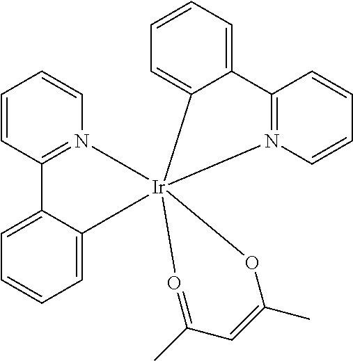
C12=N(C=CC=C1)[Ir]13(C4=CC=CC=C24)(C2=CC=CC=C2C2=N1C=CC=C2)OC(C)=CC(C)=O3
